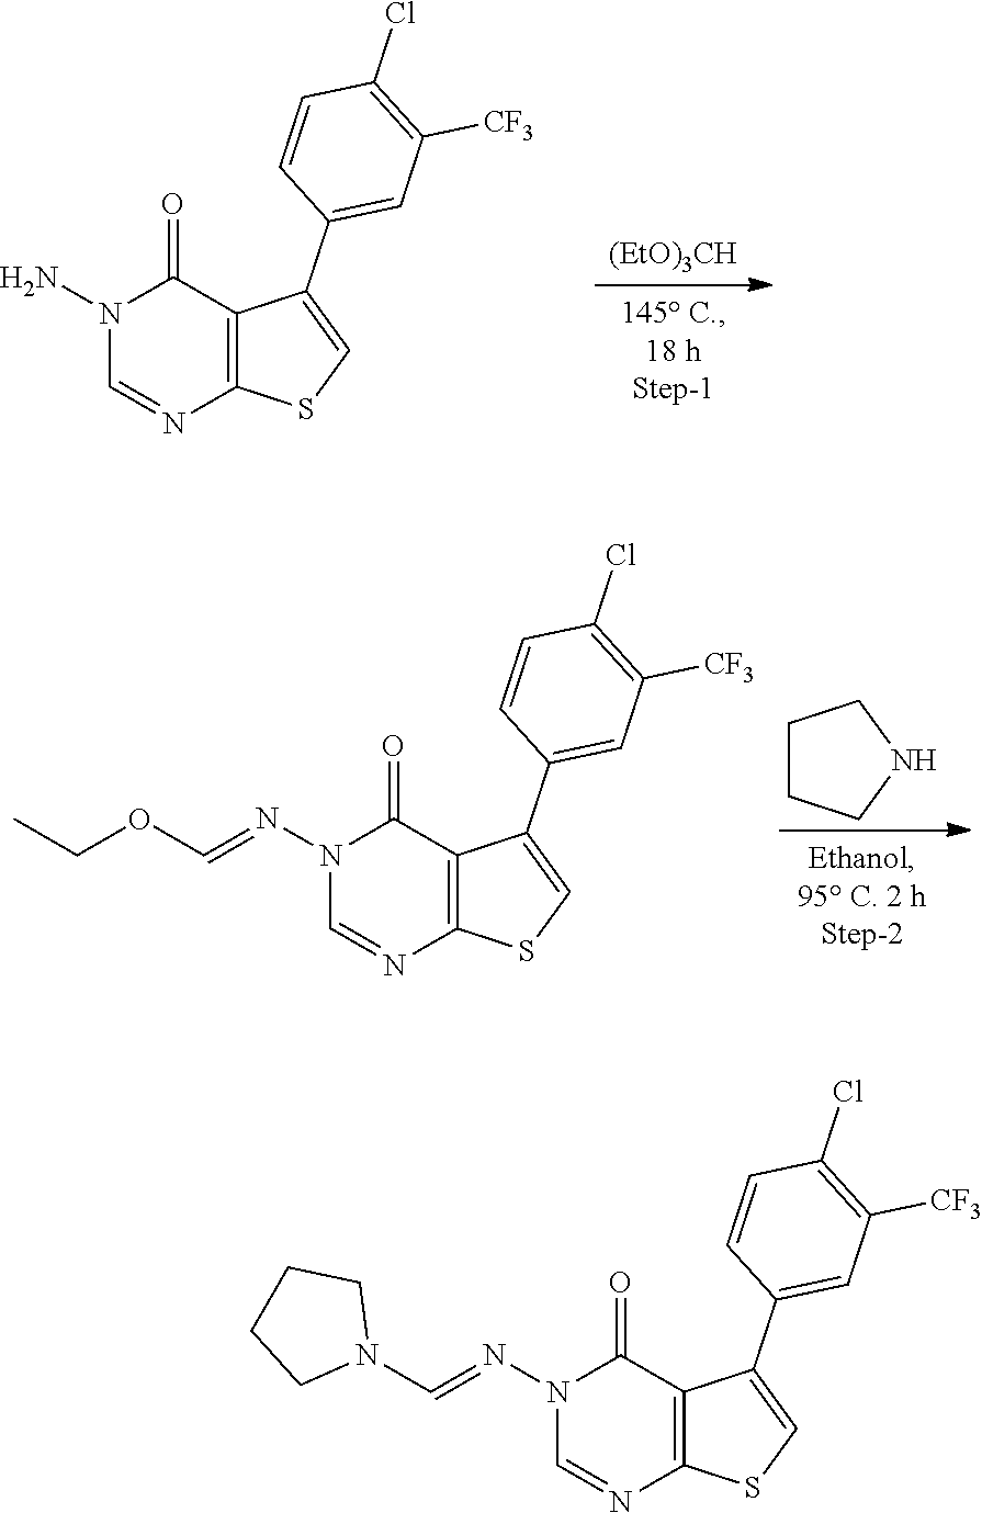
N1(N)C=NC2=C(C1=O)C(C1=CC([CF3])=C(Cl)C=C1)=CS2.[(EtO)3CH].N1(N=COCC)C=NC2=C(C1=O)C(C1=CC([CF3])=C(Cl)C=C1)=CS2.C1CCNC1.N1(N=CN2CCCC2)C=NC2=C(C1=O)C(C1=CC([CF3])=C(Cl)C=C1)=CS2
